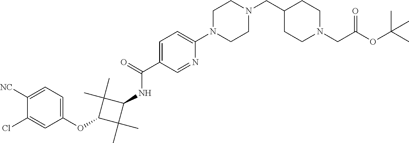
N(C1C(C)(C)C(OC2=CC=C([NC])C(Cl)=C2)C1(C)C)C(C1=CC=C(N2CCN(CC3CCN(CC(OC(C)(C)C)=O)CC3)CC2)N=C1)=O
